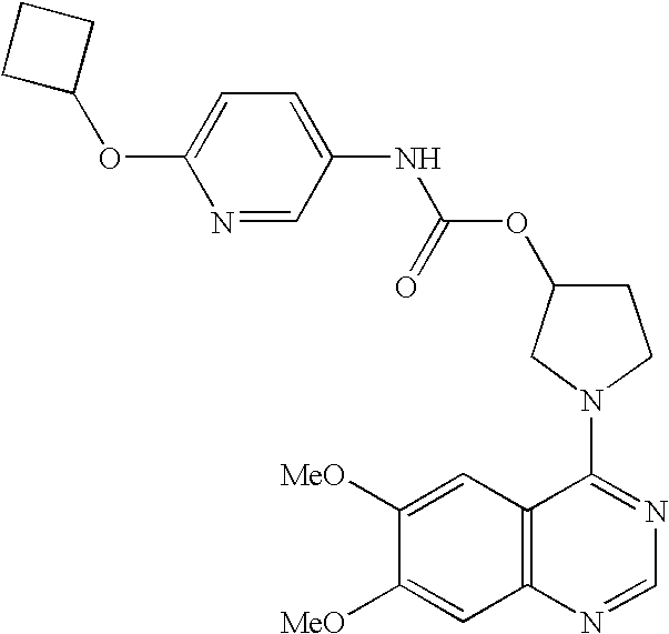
C1(N2CC(OC(NC3=CC=C(OC4CCC4)N=C3)=O)CC2)=NC=NC2=C1C=C([MeO])C([MeO])=C2
